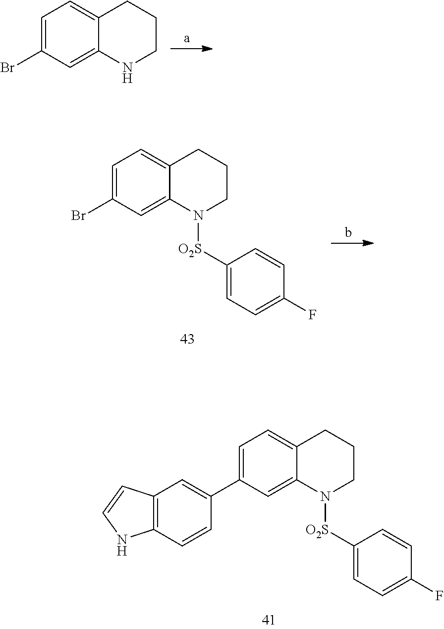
C1=C(C2=CC3=C(C=C2)NC=C3)C=C2C(=C1)CCCN2[O2S]C1=CC=C(F)C=C1.C1=C(Br)C=C2C(=C1)CCCN2.C1=C(Br)C=C2C(=C1)CCCN2[O2S]C1=CC=C(F)C=C1
